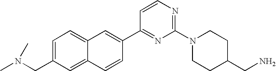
C1=C(CN(C)C)C=C2C(=C1)C=C(C1=NC(N3CCC(CN)CC3)=NC=C1)C=C2
